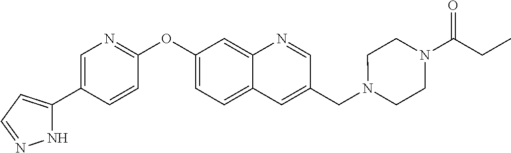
N1C(C2=CN=C(OC3=CC=C4C(=C3)N=CC(CN3CCN(C(CC)=O)CC3)=C4)C=C2)=CC=N1
